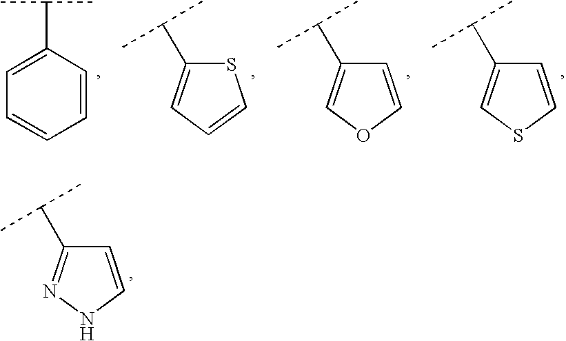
S1C(C(C)C)=CC=C1.C1=COC=C1C(C)C.C1=CSC=C1C(C)C.C1=C(C(C)C)C=CC=C1.C1=CNN=C1C(C)C
